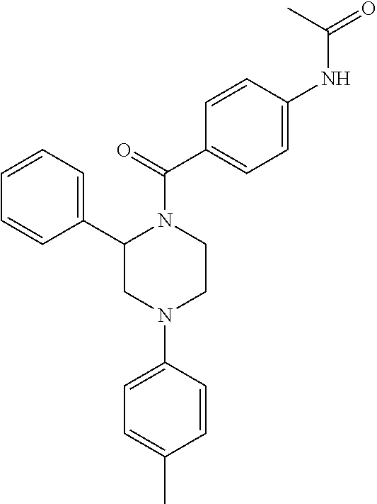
C1(C2CN(C3=CC=C(C)C=C3)CCN2C(=O)C2=CC=C(NC(=O)C)C=C2)=CC=CC=C1
